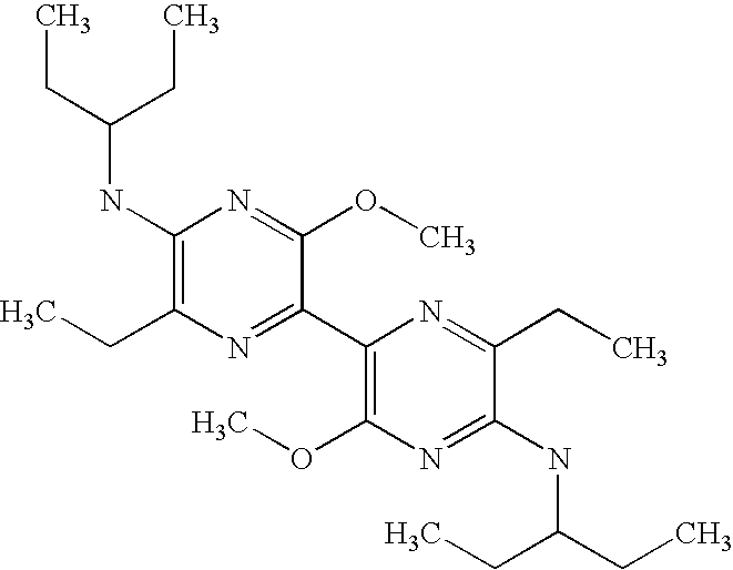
C(NC1=C(CC)N=C(C2=C(OC)N=C(NC(CC)CC)C(CC)=N2)C(OC)=N1)(CC)CC
